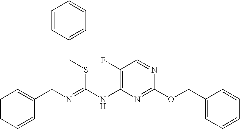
C1(F)=C(NC(=NCC2=CC=CC=C2)SCC2=CC=CC=C2)N=C(OCC2=CC=CC=C2)N=C1
